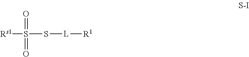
[Rs1]S(=O)(=O)S[L][R1]
